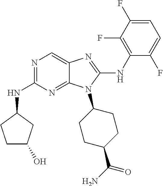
N1=C(NC2CCC(O)C2)N=C2C(=C1)N=C(NC1=C(F)C(F)=CC=C1F)N2C1CCC(C(N)=O)CC1
